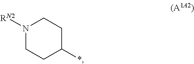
N1([RN2])CCC(*)CC1
